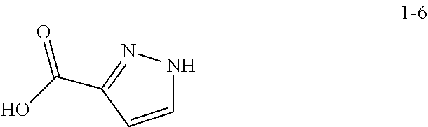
C1=CC(C(O)=O)=NN1
